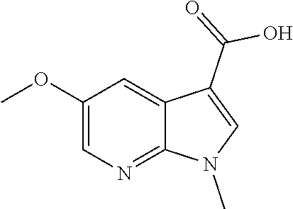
C1(OC)=CN=C2C(=C1)C(C(=O)O)=CN2C
